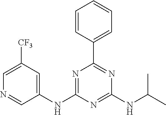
C1=CC(C2=NC(NC(C)C)=NC(NC3=CC([CF3])=CN=C3)=N2)=CC=C1
